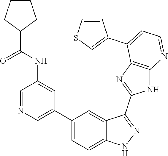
C1=NC=C(C2=CC=C3C(=C2)C(C2=NC4=C(N2)N=CC=C4C2=CSC=C2)=NN3)C=C1NC(=O)C1CCCC1
